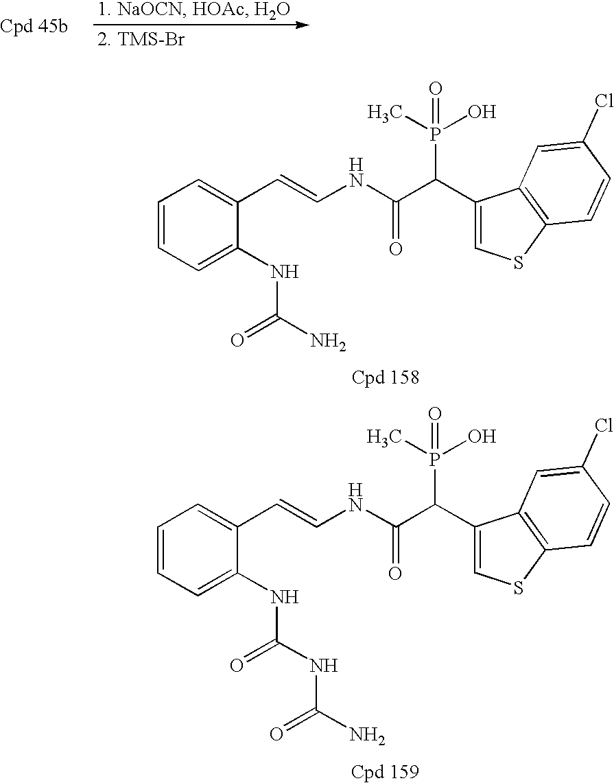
C1=CC=C(NC(N)=O)C(C=CNC(C(P(O)(C)=O)C2=CSC3=C2C=C(Cl)C=C3)=O)=C1.C1=CC=C(NC(NC(N)=O)=O)C(C=CNC(C(P(O)(C)=O)C2=CSC3=C2C=C(Cl)C=C3)=O)=C1
